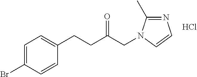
C1=C(Br)C=CC(CCC(CN2C(C)=NC=C2)=O)=C1.Cl
